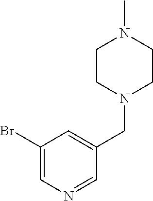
C1(Br)=CN=CC(CN2CCN(C)CC2)=C1
